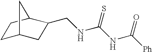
C1C2CC(CNC(NC([Ph])=O)=S)C(C1)C2
